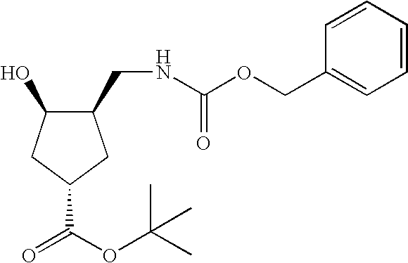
C1(CNC(OCC2=CC=CC=C2)=O)C(O)CC(C(OC(C)(C)C)=O)C1
